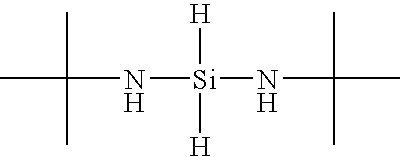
CC(C)(C)N[Si]([H])([H])NC(C)(C)C
